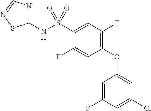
C1(NS(C2=CC(F)=C(OC3=CC(Cl)=CC(F)=C3)C=C2F)(=O)=O)=NC=NS1
